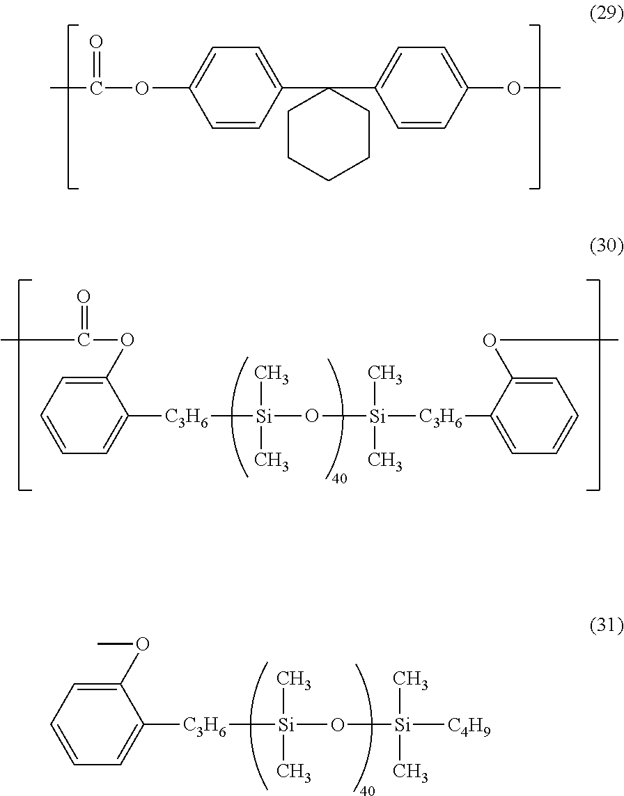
C1=CC(OC)=CC=C1C1(C2=CC=C(OC(C)=O)C=C2)CCCCC1.C1(OC(C)=O)=CC=CC=C1[C3H6][Si](C)(C)O[Si](C)(C)[C3H6]C1=CC=CC=C1OC.C1(OC)=CC=CC=C1[C3H6][Si](C)(C)O[Si](C)(C)[C4H9]
